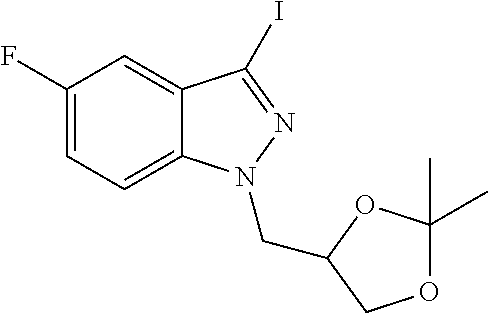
C1(F)=CC=C2C(=C1)C(I)=NN2CC1OC(C)(C)OC1
